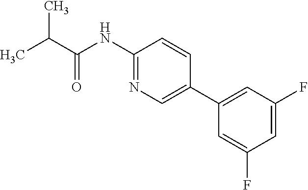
C1(NC(C(C)C)=O)=NC=C(C2=CC(F)=CC(F)=C2)C=C1
